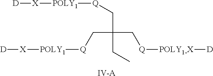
[Q](CC(CC)(C[Q][POLY1-X][D])C[Q][POLY1][X][D])[POLY1][X][D].[IV-A]
